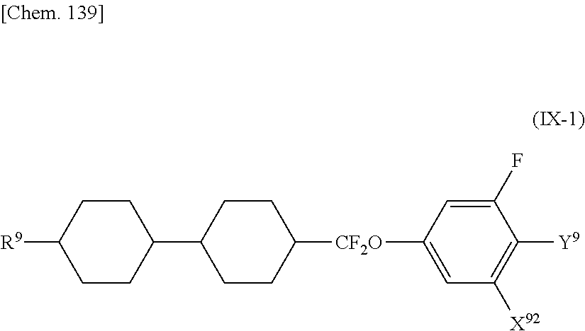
C1(F)=CC([CF2O]C2CCC(C3CCC([R9])CC3)CC2)=CC([X92])=C1[Y9]
